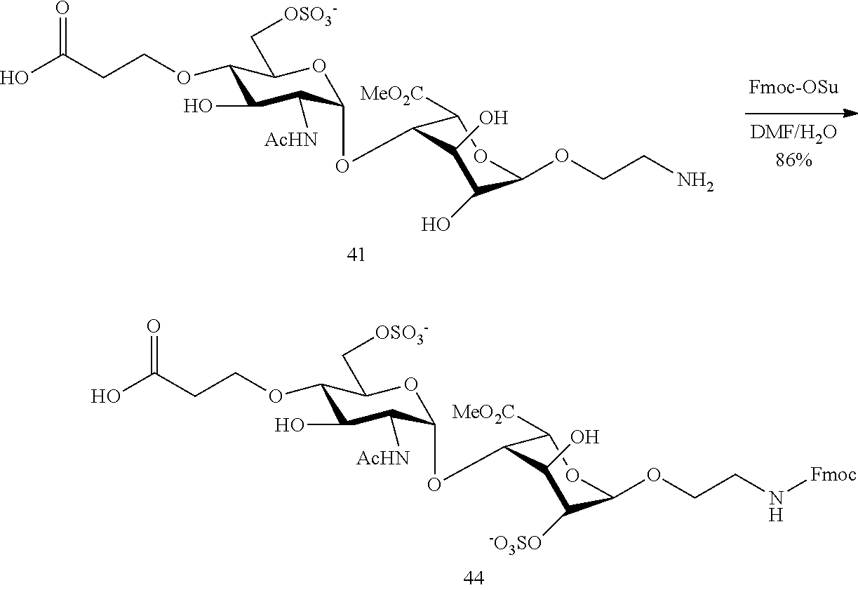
OC(CCOC1C(O)C([AcHN])C(OC2C([MeO2C])OC(OCCN[Fmoc])C([-O3SO])C2O)OC1C[OSO3-])=O.[Fmoc-OSu].OC(CCOC1C(O)C([AcHN])C(OC2C([MeO2C])OC(OCCN)C(O)C2O)OC1C[OSO3-])=O
